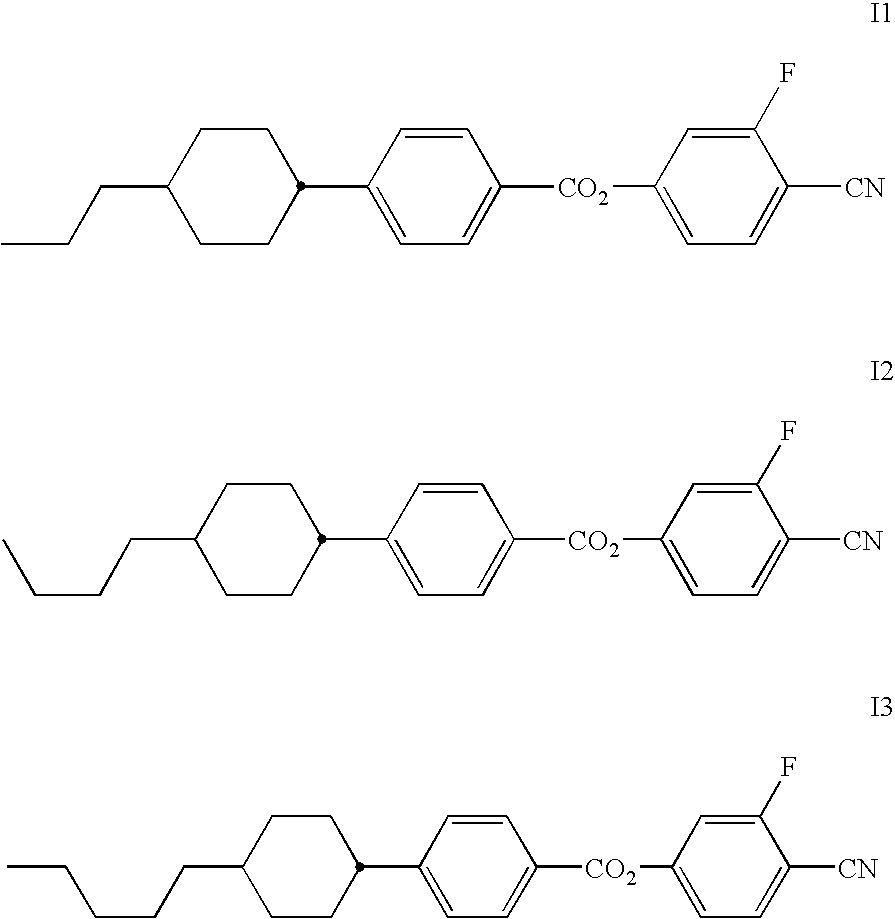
C1CC(C2=CC=C([CO2]C3=CC=C([CN])C(F)=C3)C=C2)CCC1CCC.C1CC(C2=CC=C([CO2]C3=CC=C([CN])C(F)=C3)C=C2)CCC1CCCC.C1CC(C2=CC=C([CO2]C3=CC=C([CN])C(F)=C3)C=C2)CCC1CCCCC
